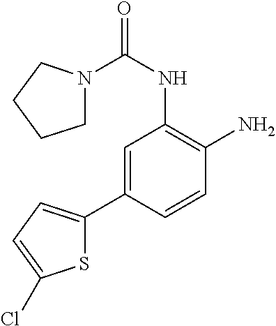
N1(C(NC2=C(N)C=CC(C3=CC=C(Cl)S3)=C2)=O)CCCC1
